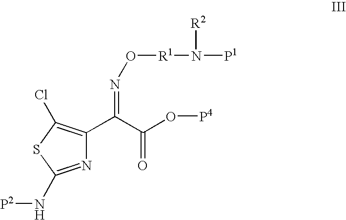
N1=C(N[P2])SC(Cl)=C1C(C(O[P4])=O)=NO[R1]N([P1])[R2]
